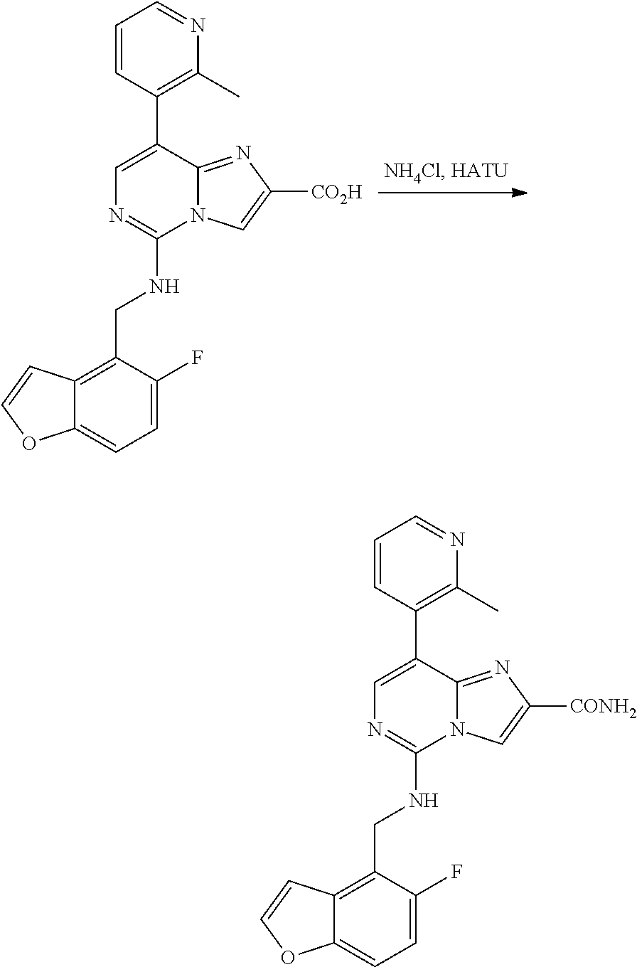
C1=C(C2=C(C)N=CC=C2)C2=NC([CONH2])=CN2C(NCC2=C3C(=CC=C2F)OC=C3)=N1.C1=C(C2=C(C)N=CC=C2)C2=NC([CO2H])=CN2C(NCC2=C3C(=CC=C2F)OC=C3)=N1
